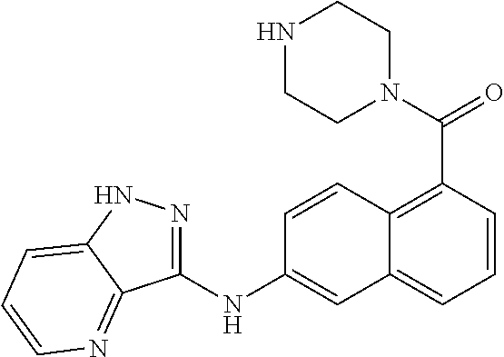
N1(C(=O)C2=C3C(=CC=C2)C=C(NC2=NNC4=CC=CN=C24)C=C3)CCNCC1
